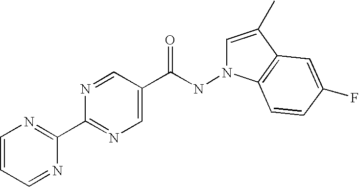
N1=CC=CN=C1C1=NC=C(C(NN2C=C(C)C3=C2C=CC(F)=C3)=O)C=N1
